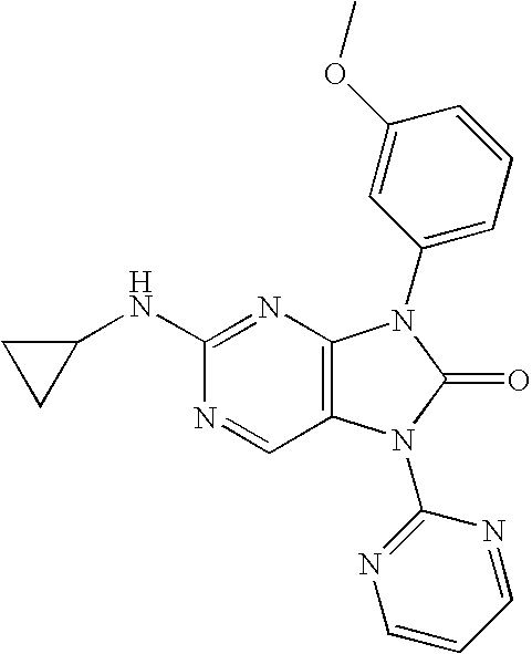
C1(NC2=NC3=C(C=N2)N(C2=NC=CC=N2)C(=O)N3C2=CC=CC(OC)=C2)CC1
